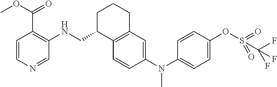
C1=CC(N(C2=CC=C(OS(=O)(=O)C(F)(F)F)C=C2)C)=CC2=C1C(CNC1=C(C(=O)OC)C=CN=C1)CCC2
